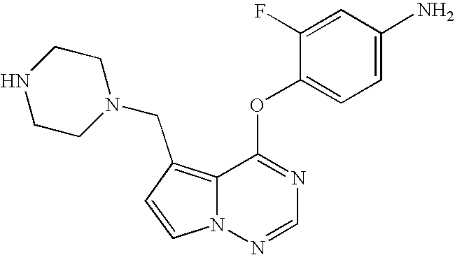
C1=CN2C(=C1CN1CCNCC1)C(OC1=CC=C(N)C=C1F)=NC=N2
